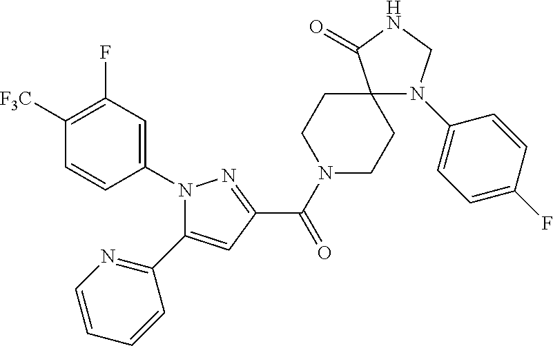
C1([F3C])=C(F)C=C(N2C(C3=NC=CC=C3)=CC(C(N3CCC4(CC3)N(C3=CC=C(F)C=C3)CNC4=O)=O)=N2)C=C1
